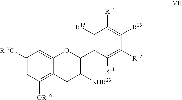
C1([R17O])=CC([OR16])=C2C(=C1)OC(C1=C([R15])C([R14])=C([R13])C([R12])=C1[R11])C([NHR23])C2
